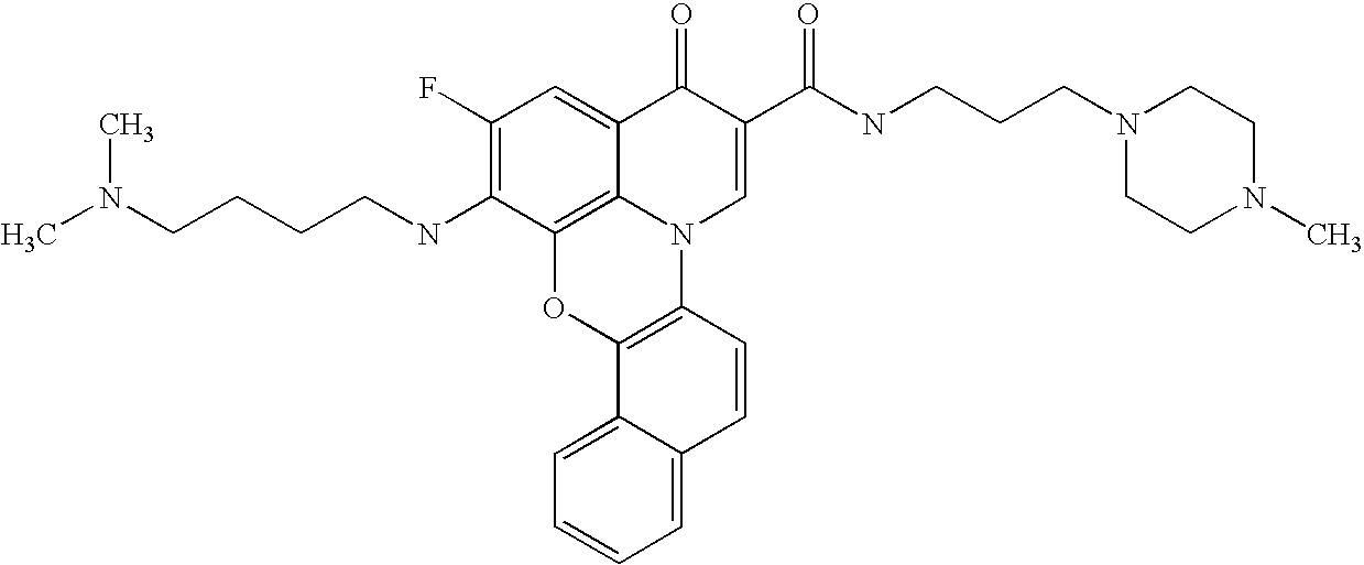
C1(F)=C(NCCCCN(C)C)C2=C3C(=C1)C(=O)C(C(NCCCN1CCN(C)CC1)=O)=CN3C1=C(O2)C2=CC=CC=C2C=C1
